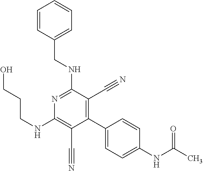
C1(C2=CC=C(NC(C)=O)C=C2)=C(C#N)C(NCC2=CC=CC=C2)=NC(NCCCO)=C1C#N
